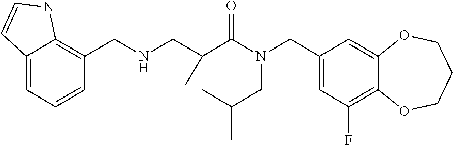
C1(CN(CC(C)C)C(=O)C(C)CNCC2=C3C(=CC=C2)C=CN3)=CC(F)=C2C(=C1)OCCCO2
